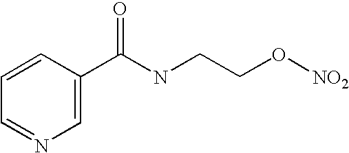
C1=CC(C(NCCO[NO2])=O)=CN=C1
